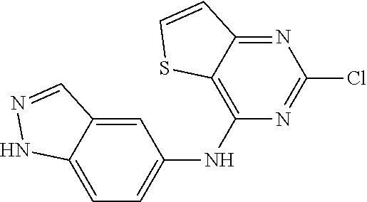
C12=CC=C(NC3=C4C(=NC(Cl)=N3)C=CS4)C=C1C=NN2
